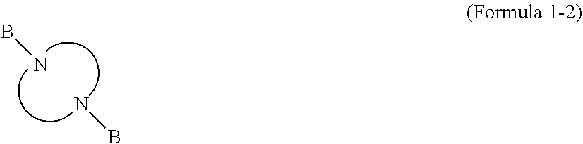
BN.NB
